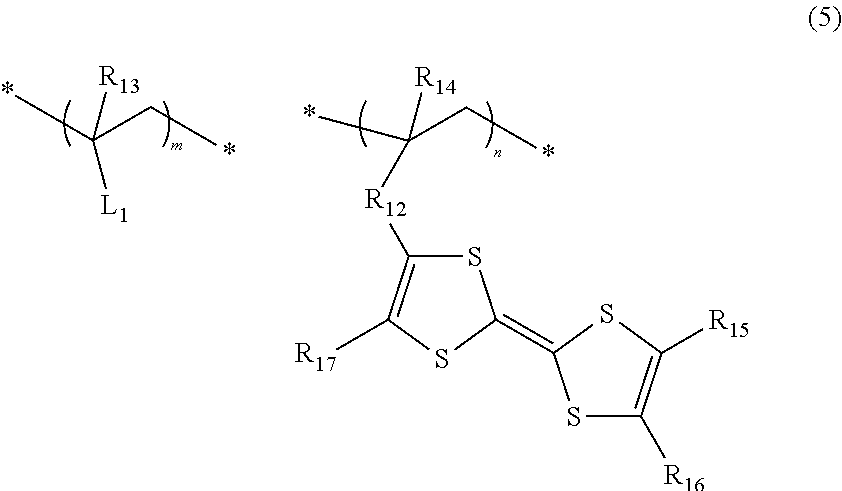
S1C([R12]C([R14])(C*)*)=C([R17])SC1=C1SC([R16])=C([R15])S1.C(C*)([R13])([L1])*
